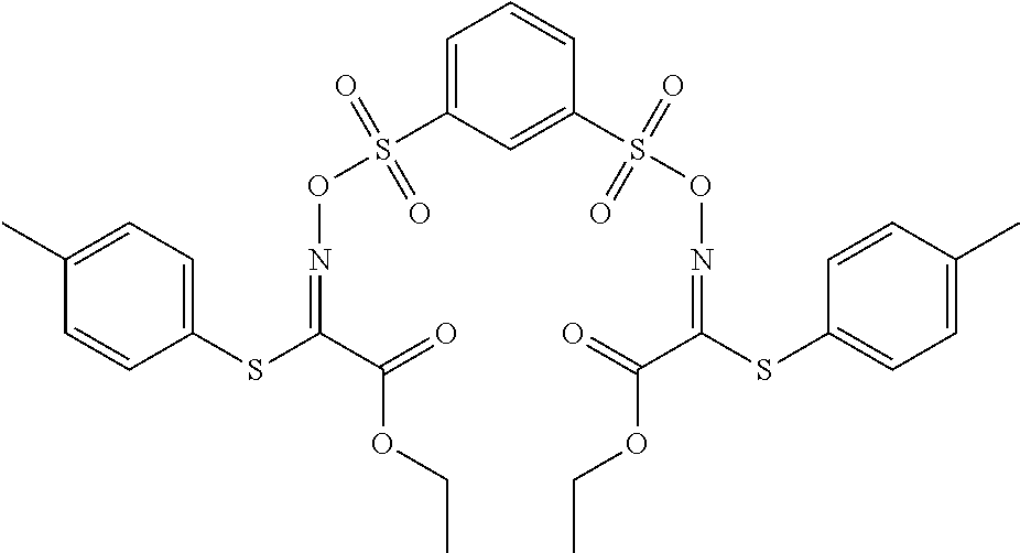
C1=C(S(ON=C(SC2=CC=C(C)C=C2)C(=O)OCC)(=O)=O)C=C(S(ON=C(C(OCC)=O)SC2=CC=C(C)C=C2)(=O)=O)C=C1
